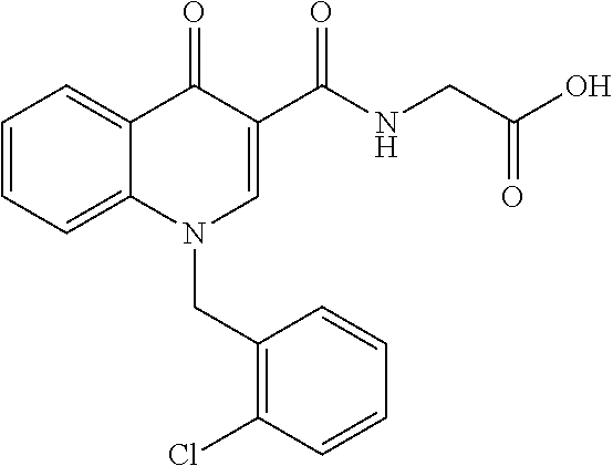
C1=CC=C2C(=C1)C(=O)C(C(NCC(O)=O)=O)=CN2CC1=C(Cl)C=CC=C1
